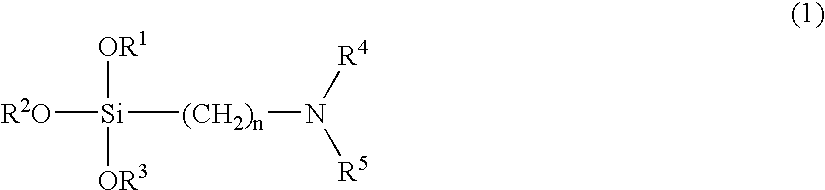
[R2O][Si]([(CH2)n]N([R5])[R4])([OR1])[OR3]
